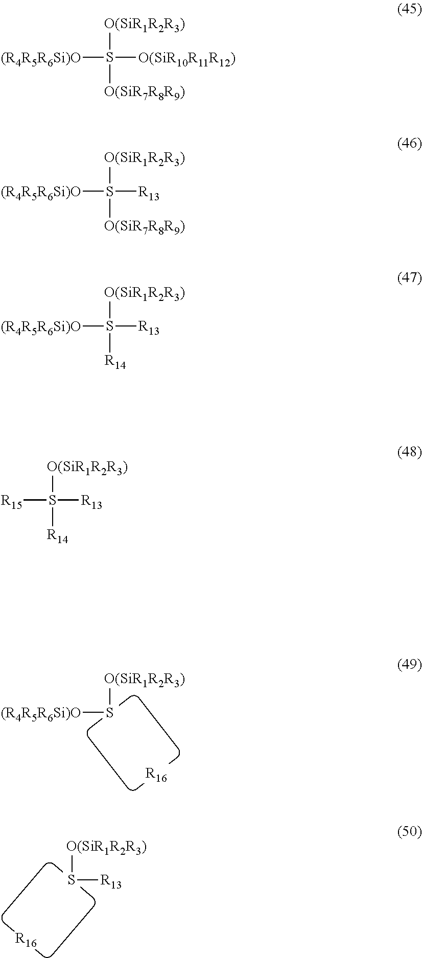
[R16].[(R4R5R6Si)O]S[O(SiR1R2R3)].[R16].S([R13])[O(SiR1R2R3)].[(R4R5R6Si)O]S([O(SiR10R11R12)])([O(SiR1R2R3)])[O(SiR7R8R9)].[(R4R5R6Si)O]S([R13])([O(SiR1R2R3)])[R14].[R15]S([R13])([O(SiR1R2R3)])[R14].[(R4R5R6Si)O]S([R13])([O(SiR1R2R3)])[O(SiR7R8R9)]
